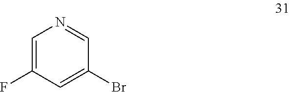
C1=NC=C(F)C=C1Br
